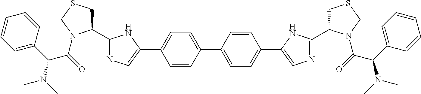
C1C(C2=NC=C(C3=CC=C(C4=CC=C(C5=CN=C(C6CSCN6C(=O)C(C6=CC=CC=C6)N(C)C)N5)C=C4)C=C3)N2)N(C(=O)C(C2=CC=CC=C2)N(C)C)CS1
